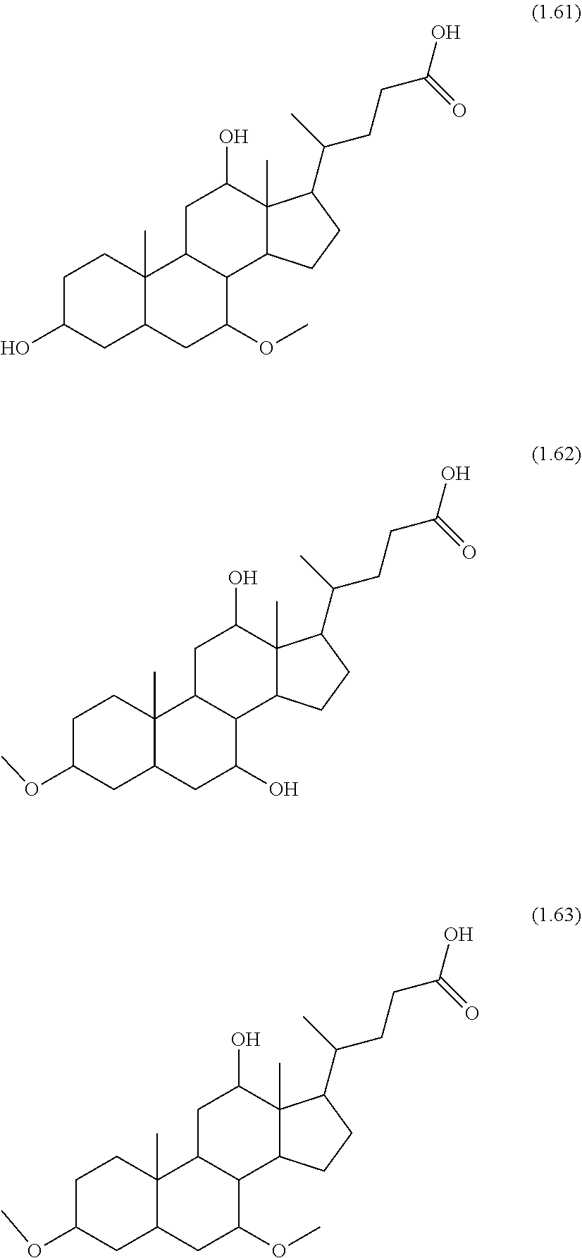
C1C(O)CC2C(C)(C1)C1C(C(OC)C2)C2C(C)(C(O)C1)C(C(CCC(O)=O)C)CC2.C1C(OC)CC2C(C)(C1)C1C(C(O)C2)C2C(C)(C(O)C1)C(C(CCC(O)=O)C)CC2.C1C(OC)CC2C(C)(C1)C1C(C(OC)C2)C2C(C)(C(O)C1)C(C(CCC(O)=O)C)CC2
